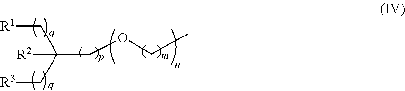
C(OCC)C(C[R3])(C[R1])[R2]
